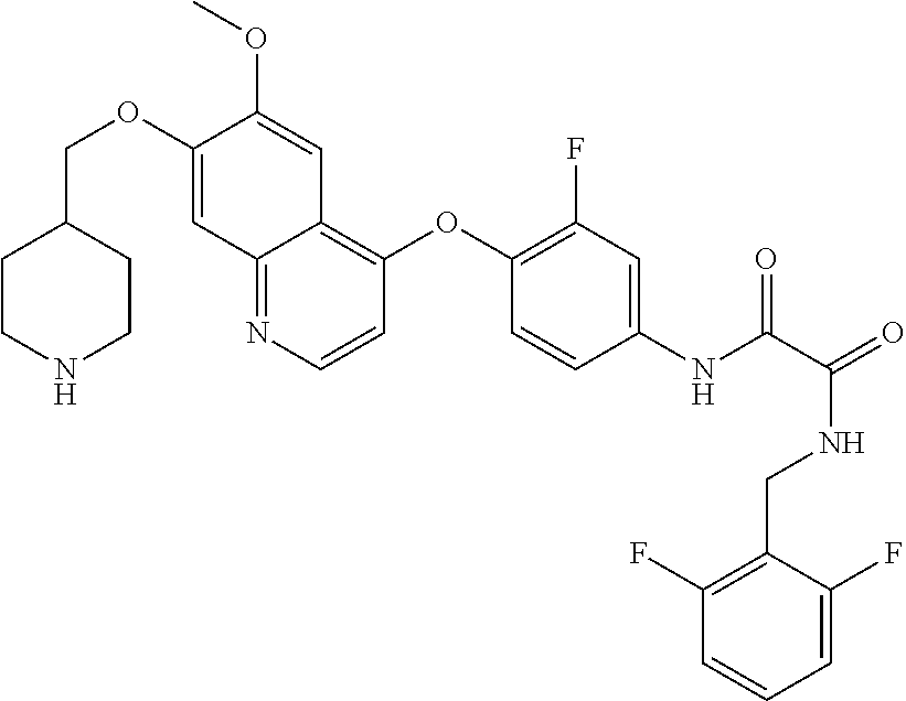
C1CNCCC1COC1=CC2=NC=CC(OC3=C(F)C=C(NC(=O)C(NCC4=C(F)C=CC=C4F)=O)C=C3)=C2C=C1OC
